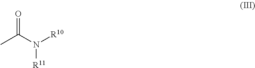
[R10]N(C(C)=O)[R11]
